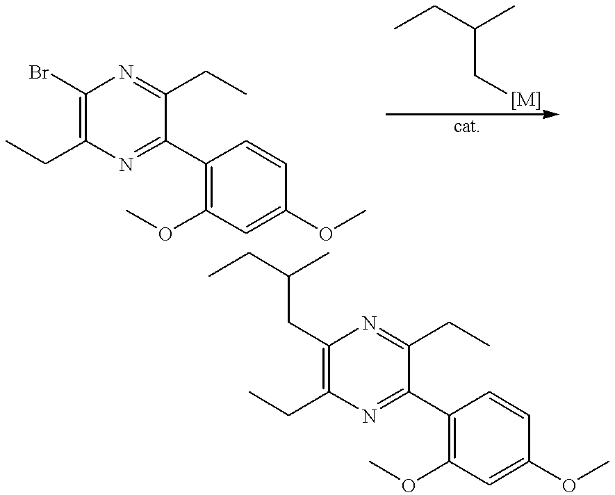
C1(Br)=C(CC)N=C(C2=C(OC)C=C(OC)C=C2)C(CC)=N1.C1(CC(C)CC)=C(CC)N=C(C2=C(OC)C=C(OC)C=C2)C(CC)=N1.C(CC)(C)C[[M]]
